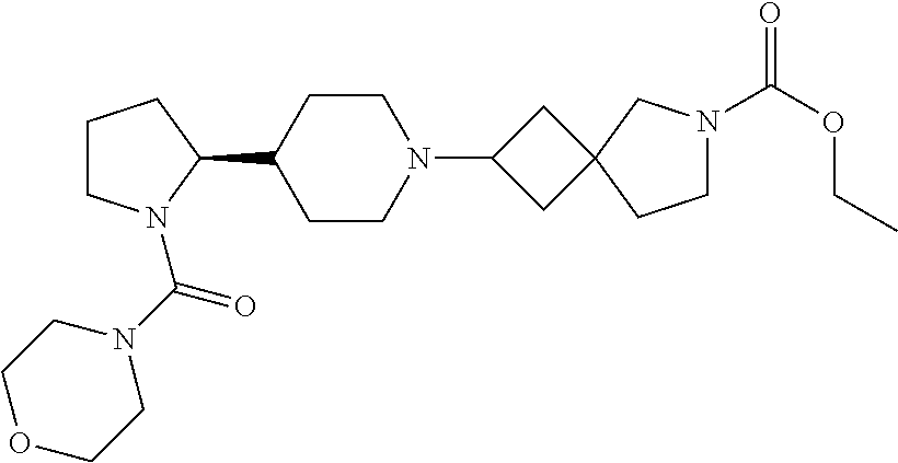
C1CN(C(N2CCOCC2)=O)C(C2CCN(C3CC4(C3)CCN(C(OCC)=O)C4)CC2)C1
